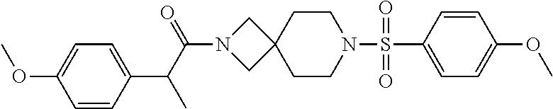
C(N1CC2(C1)CCN(S(C1=CC=C(OC)C=C1)(=O)=O)CC2)(C(C1=CC=C(OC)C=C1)C)=O
